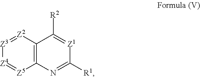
[Z4]1=[Z5]C2=C([Z2]=[Z3]1)C([R2])=[Z1]C([R1])=N2
